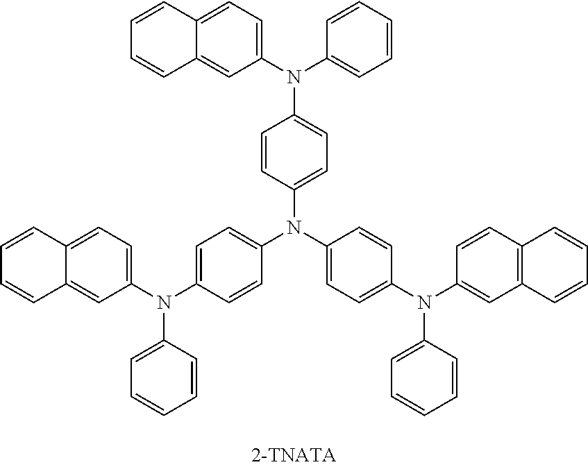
C1=CC2=CC(N(C3=CC=CC=C3)C3=CC=C(N(C4=CC=C(N(C5=CC=C6C(=C5)C=CC=C6)C5=CC=CC=C5)C=C4)C4=CC=C(N(C5=CC6=C(C=CC=C6)C=C5)C5=CC=CC=C5)C=C4)C=C3)=CC=C2C=C1
